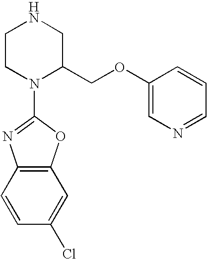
C1CN(C2=NC3=C(O2)C=C(Cl)C=C3)C(COC2=CN=CC=C2)CN1
